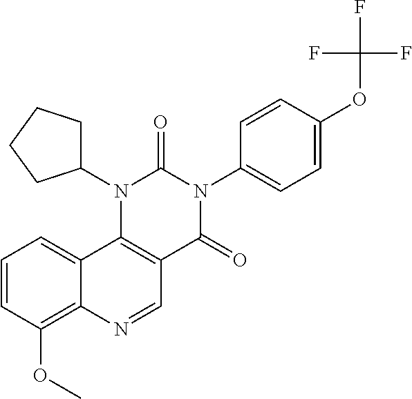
C1=CC(OC)=C2C(=C1)C1=C(C=N2)C(=O)N(C2=CC=C(OC(F)(F)F)C=C2)C(=O)N1C1CCCC1
